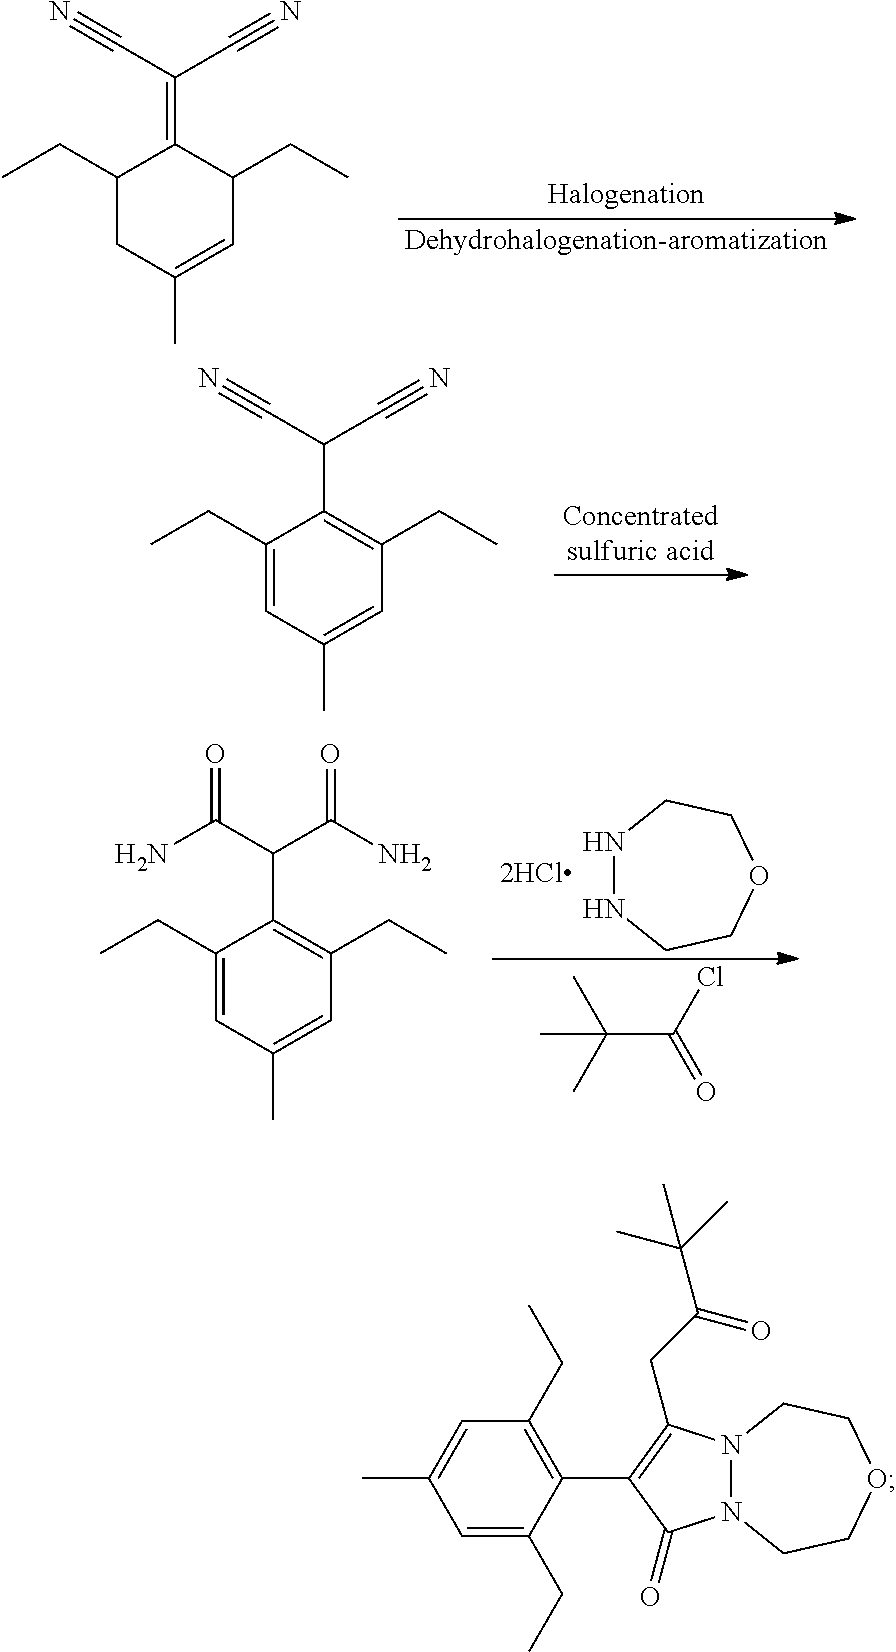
N1NCCOCC1.CC(C)(C(Cl)=O)C.C1(CC)=CC(C)=CC(CC)=C1C(C(N)=O)C(N)=O.C1(CC)CC(C)=CC(CC)C1=C(C#N)C#N.C1(CC)=CC(C)=CC(CC)=C1C(C#N)C#N.N12N(CCOCC1)C(=O)C(C1=C(CC)C=C(C)C=C1CC)=C2CC(C(C)(C)C)=O
